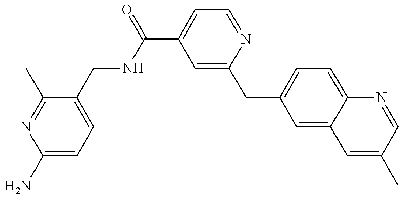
C1(N)=CC=C(CNC(C2=CC=NC(CC3=CC=C4C(=C3)C=C(C)C=N4)=C2)=O)C(C)=N1
